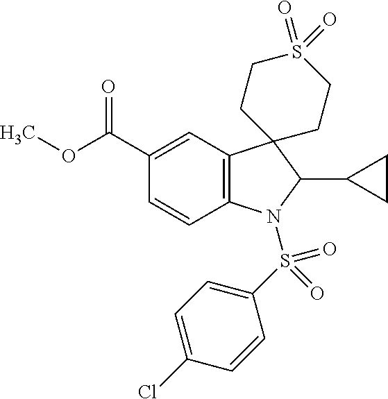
C12=C(C=C(C(OC)=O)C=C1)C1(C(C3CC3)N2S(C2=CC=C(Cl)C=C2)(=O)=O)CCS(=O)(=O)CC1
